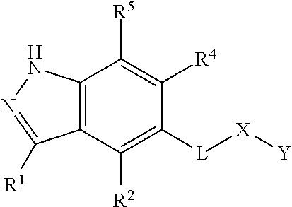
C12=C(C([R2])=C([L][X][Y])C([R4])=C1[R5])C([R1])=NN2
